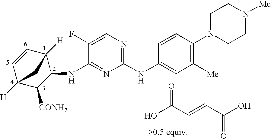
C1=CC2([H])C(NC3=NC(NC4=CC([Me])=C(N5CCN([Me])CC5)C=C4)=NC=C3F)C([CONH2])C1([H])C2.OC(C=CC(O)=O)=O
